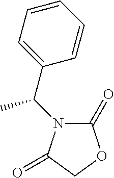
C1(=O)N(C(C)C2=CC=CC=C2)C(=O)CO1
